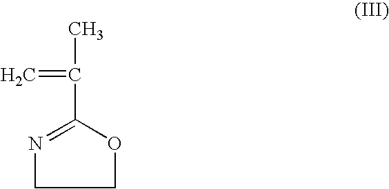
C=C(C1=NCCO1)C
